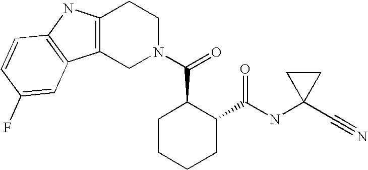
C12=C(CN(C(=O)C3CCCCC3C(NC3(C#N)CC3)=O)CC1)C1=C(N2)C=CC(F)=C1
